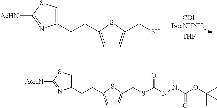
C1(CCC2=CC=C(CS)S2)=CSC([AcHN])=N1.[THF].C1(CCC2=CC=C(CSC(NNC(OC(C)(C)C)=O)=O)S2)=CSC([AcHN])=N1
